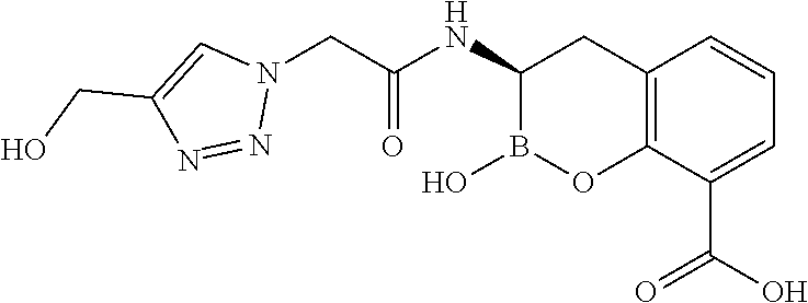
C12=C(C(C(O)=O)=CC=C1)OB(O)C(NC(=O)CN1C=C(CO)N=N1)C2
